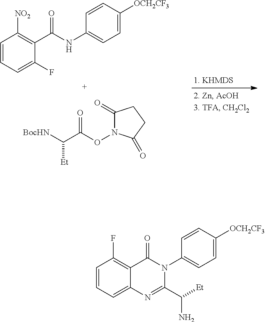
C1=CC=C(F)C(C(NC2=CC=C([OCH2CF3])C=C2)=O)=C1[NO2].C([BocHN])(C(ON1C(=O)CCC1=O)=O)[Et].C1=CC=C2C(=C1F)C(=O)N(C1=CC=C([OCH2CF3])C=C1)C(C([Et])N)=N2
